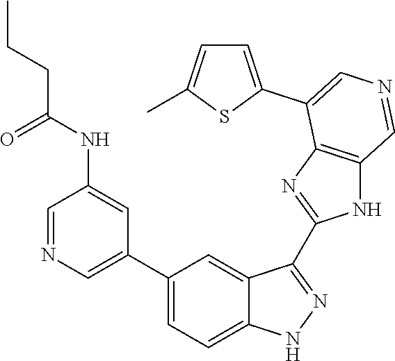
C1(C2=CN=CC(NC(CCC)=O)=C2)=CC=C2C(=C1)C(C1=NC3=C(N1)C=NC=C3C1=CC=C(C)S1)=NN2
